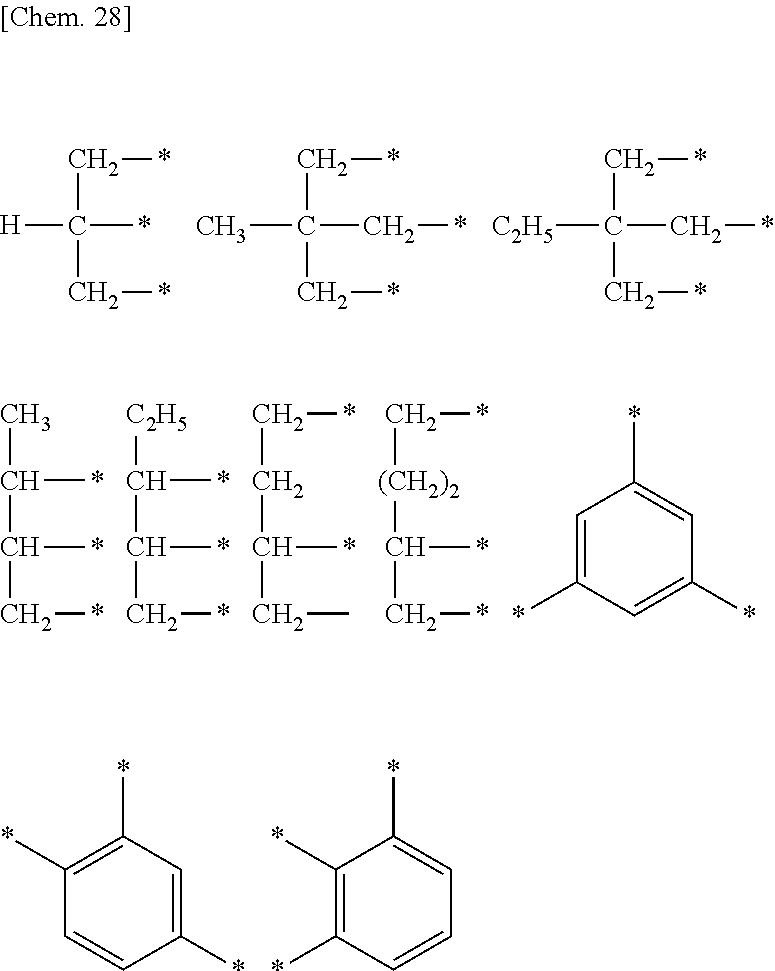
[H]C(*)(C*)C*.CC(C*)(C*)C*.[C2H5]C(C*)(C*)C*.CC(C(C*)*)*.[C2H5]C(C(C*)*)*.C(CC(CC)*)*.C([(CH2)2]C(C*)*)*.C1=C(*)C=C(*)C=C1*.C1(*)=C(*)C=C(*)C=C1.C1(*)=C(*)C=CC=C1*
